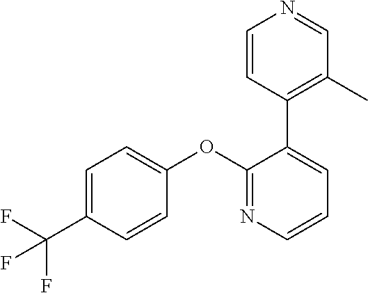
C1=C(C(F)(F)F)C=CC(OC2=NC=CC=C2C2=C(C)C=NC=C2)=C1
